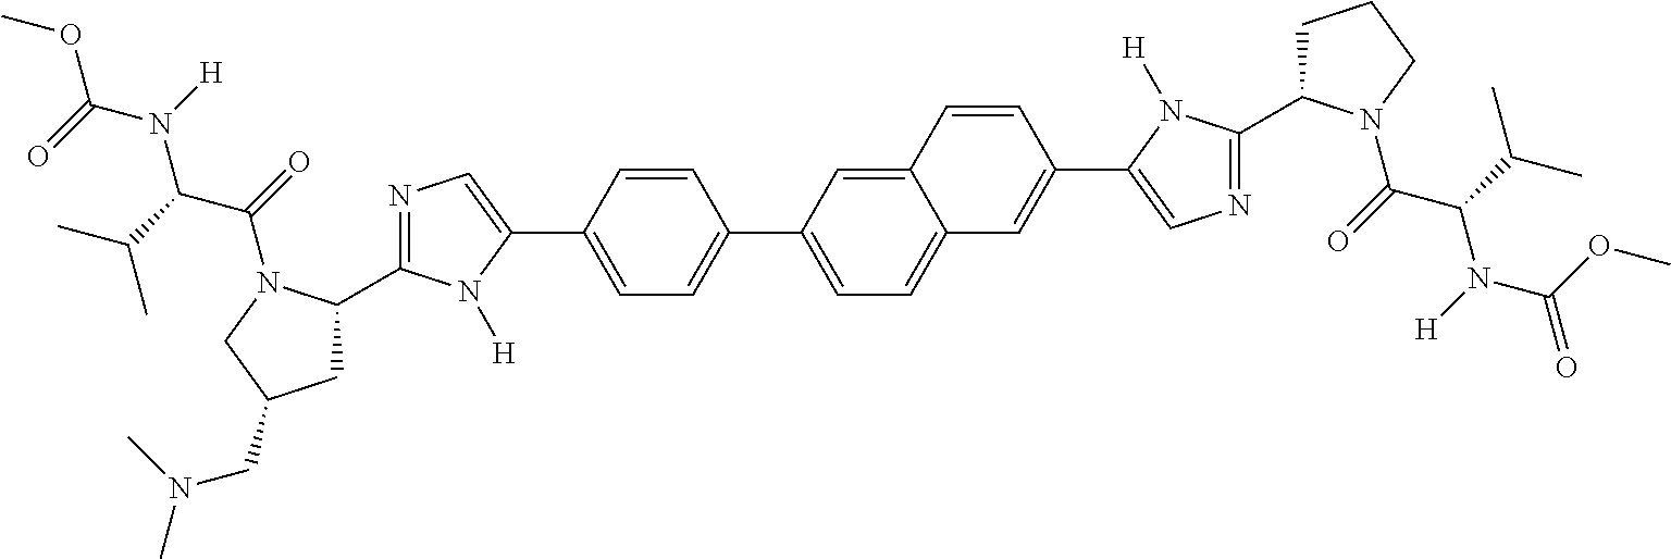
COC(N([H])C(C(C)C)C(=O)N1C(C2=NC=C(C3=CC=C(C4=CC=C5C(=C4)C=CC(C4=CN=C(C6CCCN6C(=O)C(C(C)C)N([H])C(OC)=O)N4[H])=C5)C=C3)N2[H])CC(CN(C)C)C1)=O
